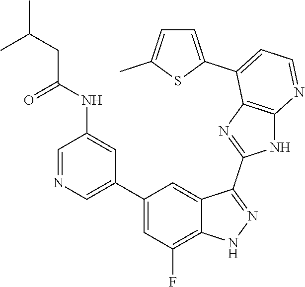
C1=NC=C(C2=CC(F)=C3C(=C2)C(C2=NC4=C(N2)N=CC=C4C2=CC=C(C)S2)=NN3)C=C1NC(=O)CC(C)C
